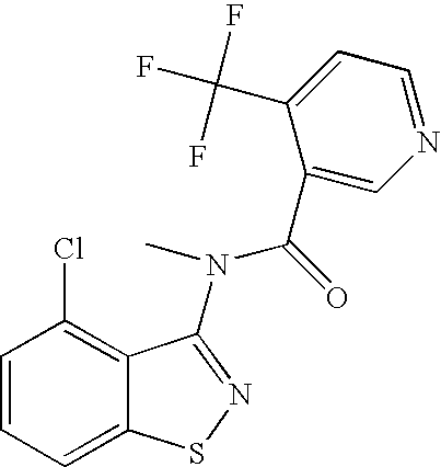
C1=CC=C2C(=C1Cl)C(N(C(=O)C1=CN=CC=C1C(F)(F)F)C)=NS2
